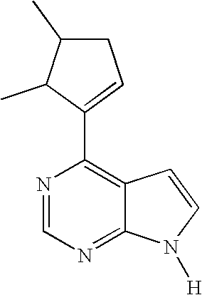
N1=CN=C2C(=C1C1=CCC(C)C1C)C=CN2[H]
